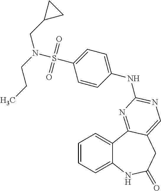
C1=CC=C2C(=C1)C1=NC(NC3=CC=C(S(=O)(=O)N(CCC)CC4CC4)C=C3)=NC=C1CC(=O)N2
